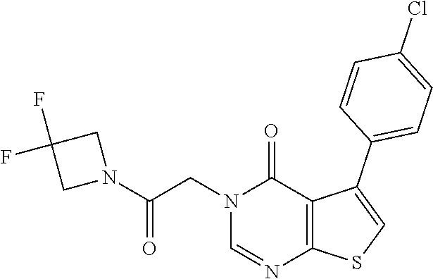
N1=CN(CC(N2CC(F)(F)C2)=O)C(=O)C2=C1SC=C2C1=CC=C(Cl)C=C1
